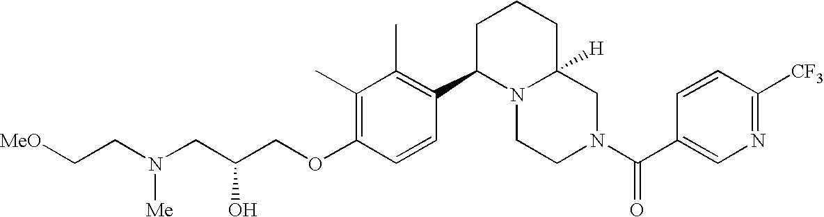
O(C1=C(C)C(C)=C(C2N3C([H])(CN(C(=O)C4=CN=C([CF3])C=C4)CC3)CCC2)C=C1)CC(CN(CC[MeO])[Me])O
